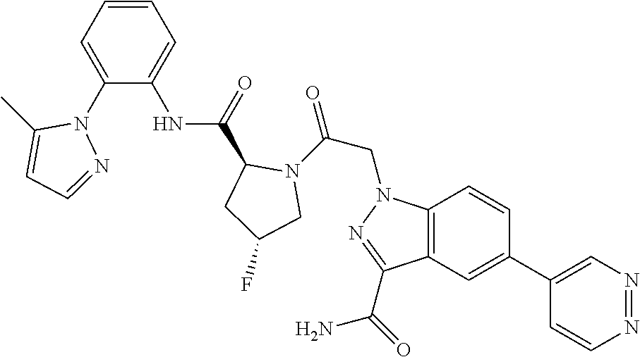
N1=NC=C(C2=CC3=C(C=C2)N(CC(=O)N2C(C(NC4=CC=CC=C4N4C(C)=CC=N4)=O)CC(F)C2)N=C3C(=O)N)C=C1
